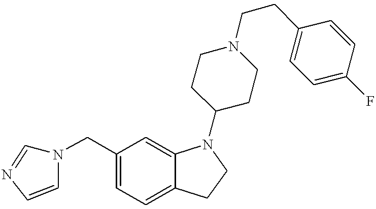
C1=C(CN2C=NC=C2)C=C2C(=C1)CCN2C1CCN(CCC2=CC=C(F)C=C2)CC1
